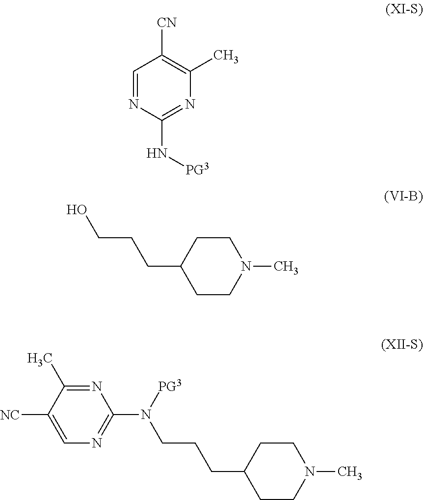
C1=NC(N[PG3])=NC(C)=C1[CN].C1CC(CCCO)CCN1C.C1CC(CCCN(C2=NC=C([NC])C(C)=N2)[PG3])CCN1C
